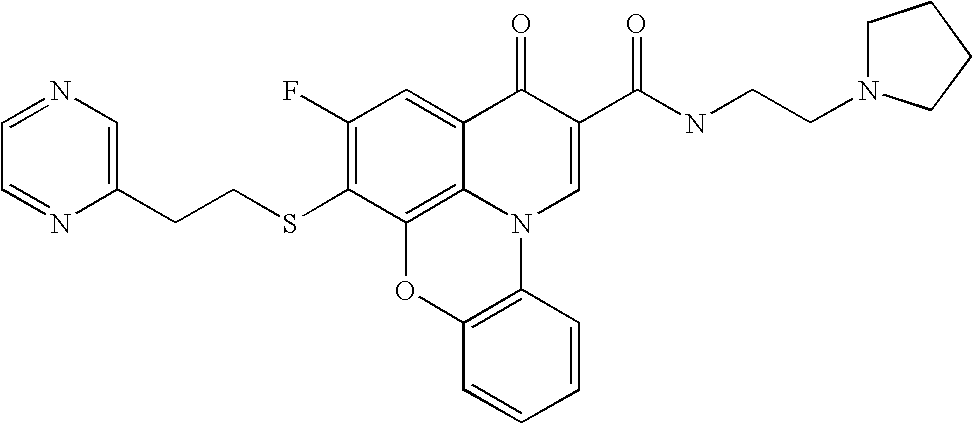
C1(F)=C(SCCC2=CN=CC=N2)C2=C3C(=C1)C(=O)C(C(NCCN1CCCC1)=O)=CN3C1=C(O2)C=CC=C1
